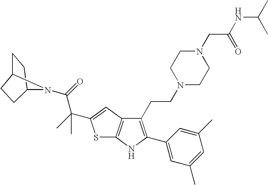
C1CC2N(C(=O)C(C)(C)C3=CC4=C(S3)NC(C3=CC(C)=CC(C)=C3)=C4CCN3CCN(CC(NC(C)C)=O)CC3)C1CC2
